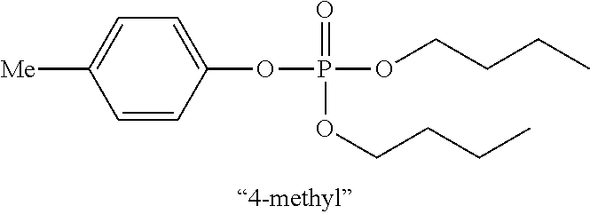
C1=CC(OP(OCCCC)(=O)OCCCC)=CC=C1[Me]
